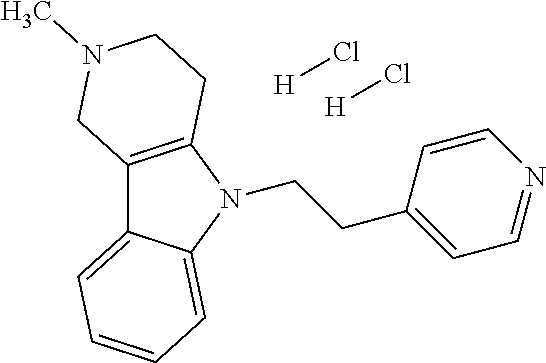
C12=C(N(CCC3=CC=NC=C3)C3=CC=CC=C13)CCN(C)C2.[H]Cl.[H]Cl
